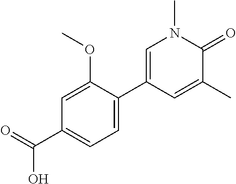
C1(C(=O)O)=CC=C(C2=CN(C)C(=O)C(C)=C2)C(OC)=C1
